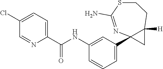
C1(Cl)=CC=C(C(NC2=CC(C34CC3([H])CCSC(N)=N4)=CC=C2)=O)N=C1
